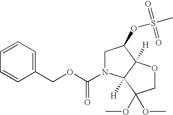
C1=CC=C(COC(=O)N2CC(OS(=O)(C)=O)C3([H])C2([H])C(OC)(OC)CO3)C=C1
